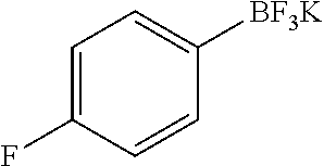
C1=C(F)C=CC([BF3K])=C1
